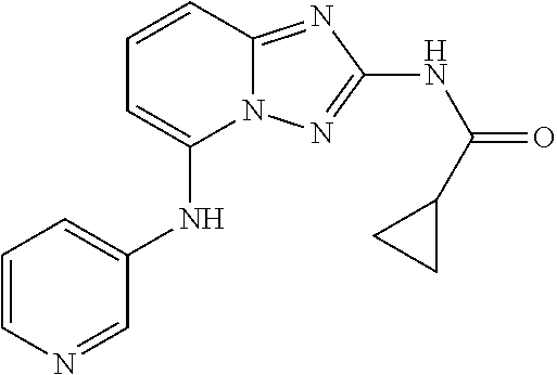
C1(NC2=CC=CN=C2)=CC=CC2=NC(NC(=O)C3CC3)=NN12
